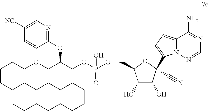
C1=CC(OC(COCCCCCCCCCCCCCCCCCC)COP(OCC2C(O)C(O)C(C#N)(C3=CC=C4N3N=CN=C4N)O2)(O)=O)=NC=C1[NC]
